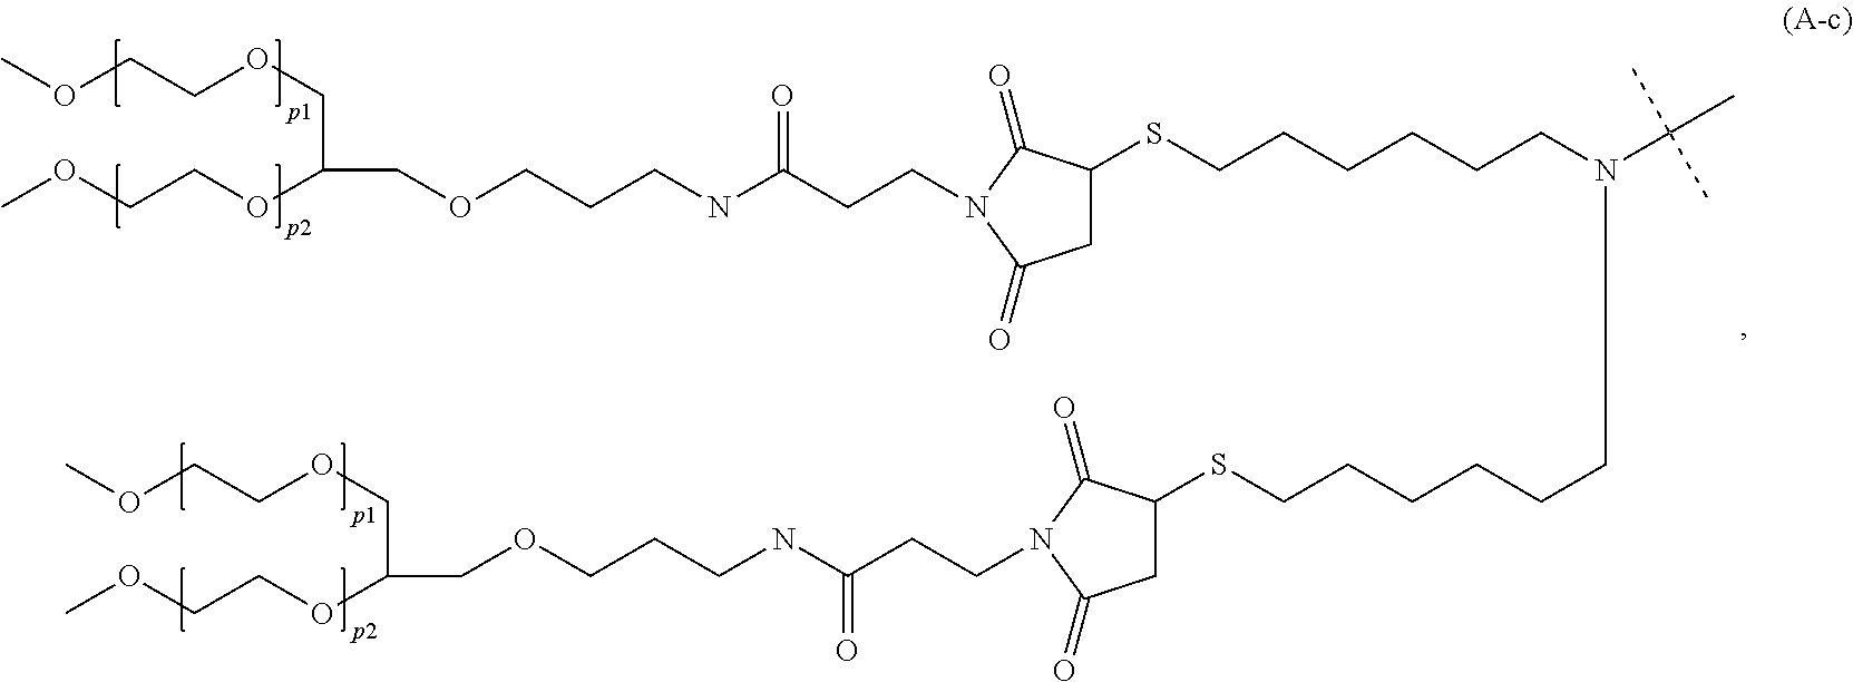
C(COCCCNC(CCN1C(=O)C(SCCCCCCN(C(C)(C)C)CCCCCCSC2CC(=O)N(CCC(NCCCOCC(COCCOC)OCCOC)=O)C2=O)CC1=O)=O)(COCCOC)OCCOC
